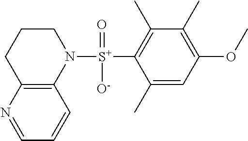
N1([S+](C2=C(C)C(C)=C(OC)C=C2C)(=O)[O-])CCCC2=C1C=CC=N2
